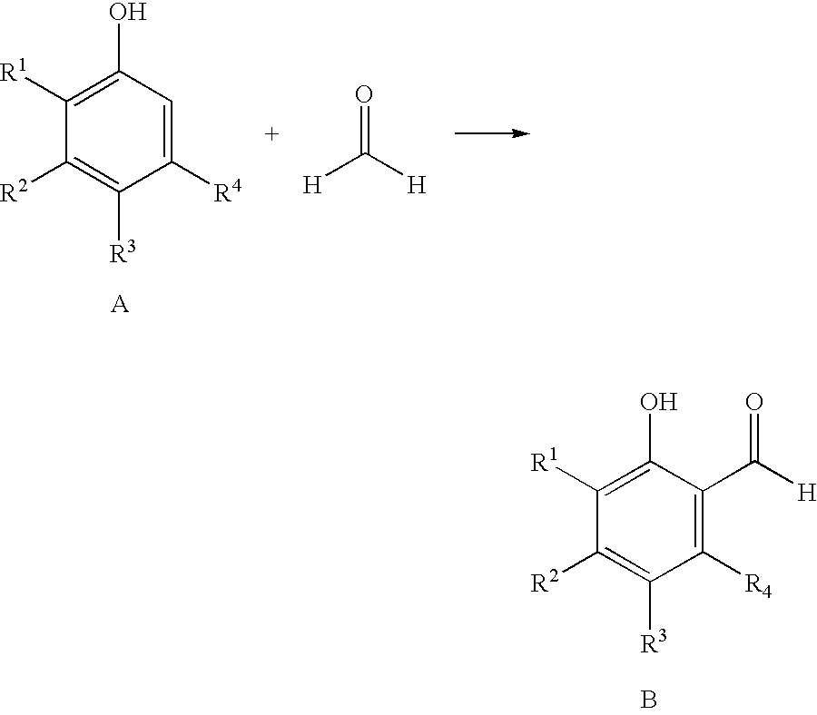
C1([R1])=C(O)C(C([H])=O)=C([R4])C([R3])=C1[R2].B.[H]C([H])=O.C1([R1])=C(O)C=C([R4])C([R3])=C1[R2].[A]
